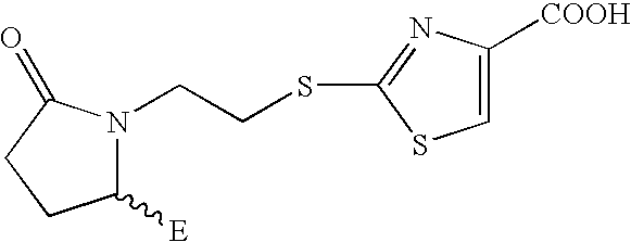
N1(CCSC2=NC([COOH])=CS2)C([E])CCC1=O
